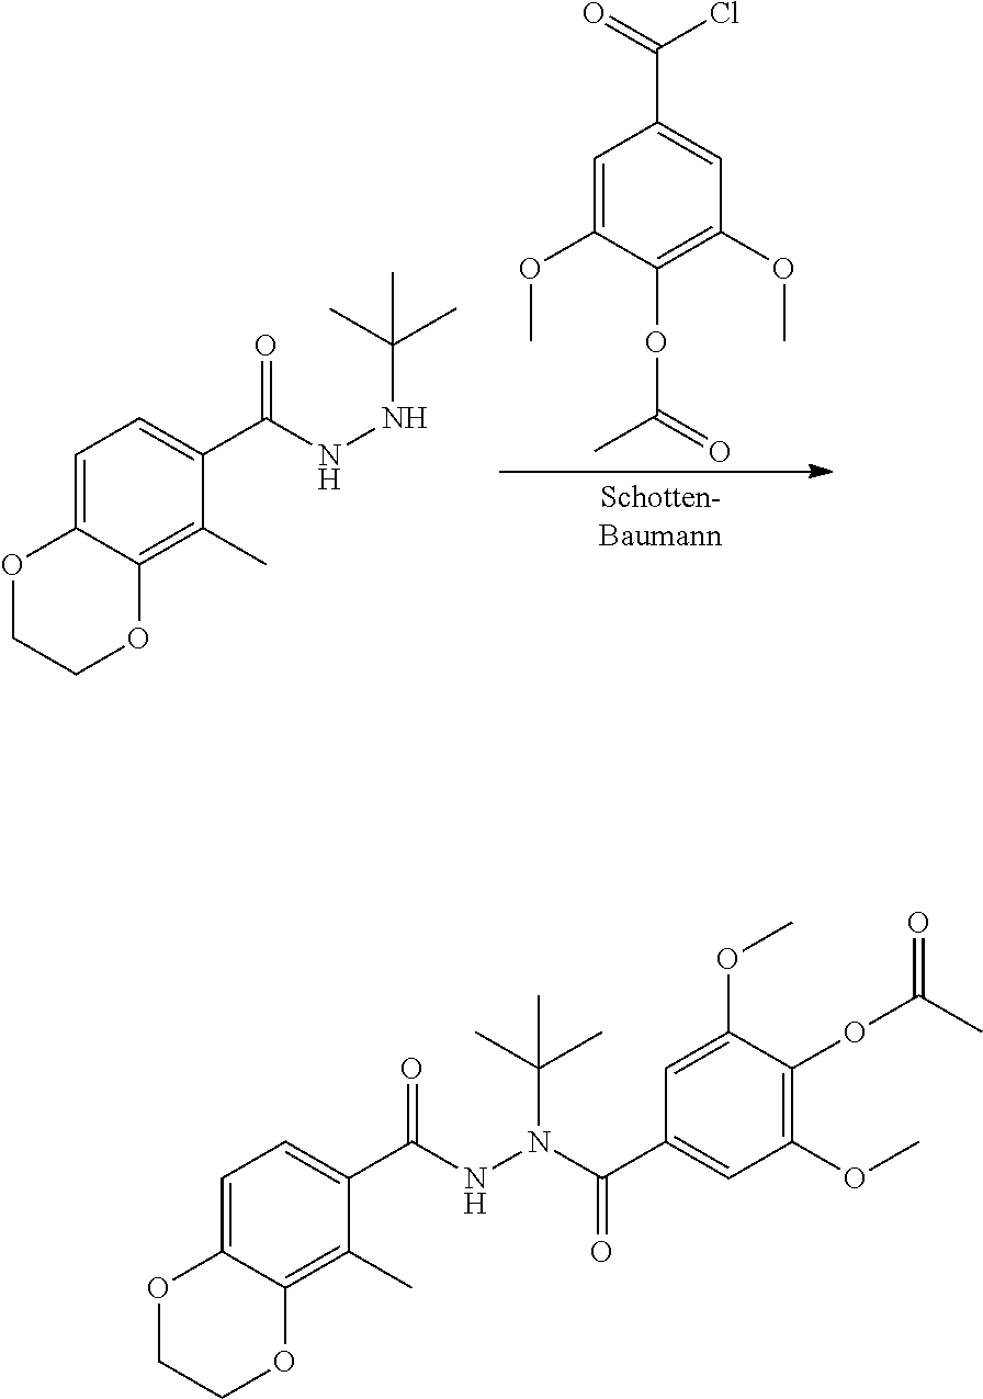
C1=C(OC)C(OC(=O)C)=C(OC)C=C1C(=O)Cl.C1=C2C(=C(C)C(C(NNC(C)(C)C)=O)=C1)OCCO2.C1=C2C(=C(C)C(C(NN(C(C)(C)C)C(C3=CC(OC)=C(OC(=O)C)C(OC)=C3)=O)=O)=C1)OCCO2
